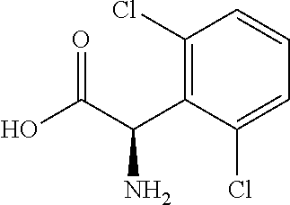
C1(Cl)=C(C(C(O)=O)N)C(Cl)=CC=C1
